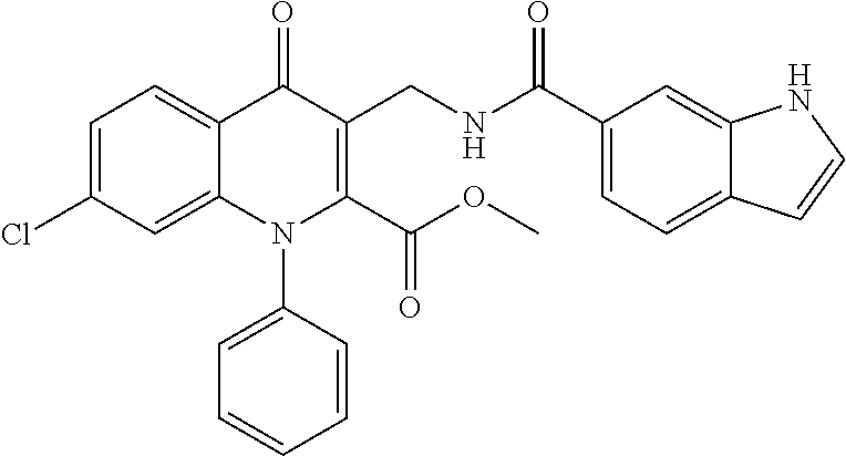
C1=C(Cl)C=C2C(=C1)C(=O)C(CNC(C1=CC=C3C(=C1)NC=C3)=O)=C(C(OC)=O)N2C1=CC=CC=C1
